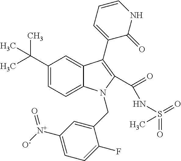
C12=CC=C(C(C)(C)C)C=C1C(C1=CC=CNC1=O)=C(C(=O)NS(=O)(=O)C)N2CC1=CC([N+]([O-])=O)=CC=C1F
